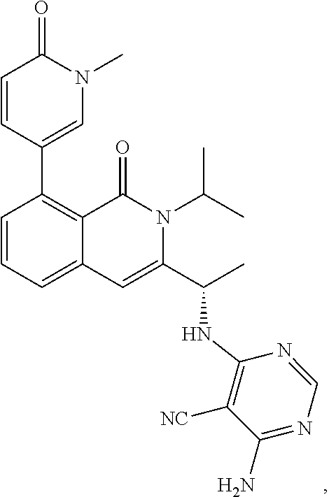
C1=CC=C2C(=C1C1=CN(C)C(=O)C=C1)C(=O)N(C(C)C)C(C(C)NC1=C([NC])C(N)=NC=N1)=C2
